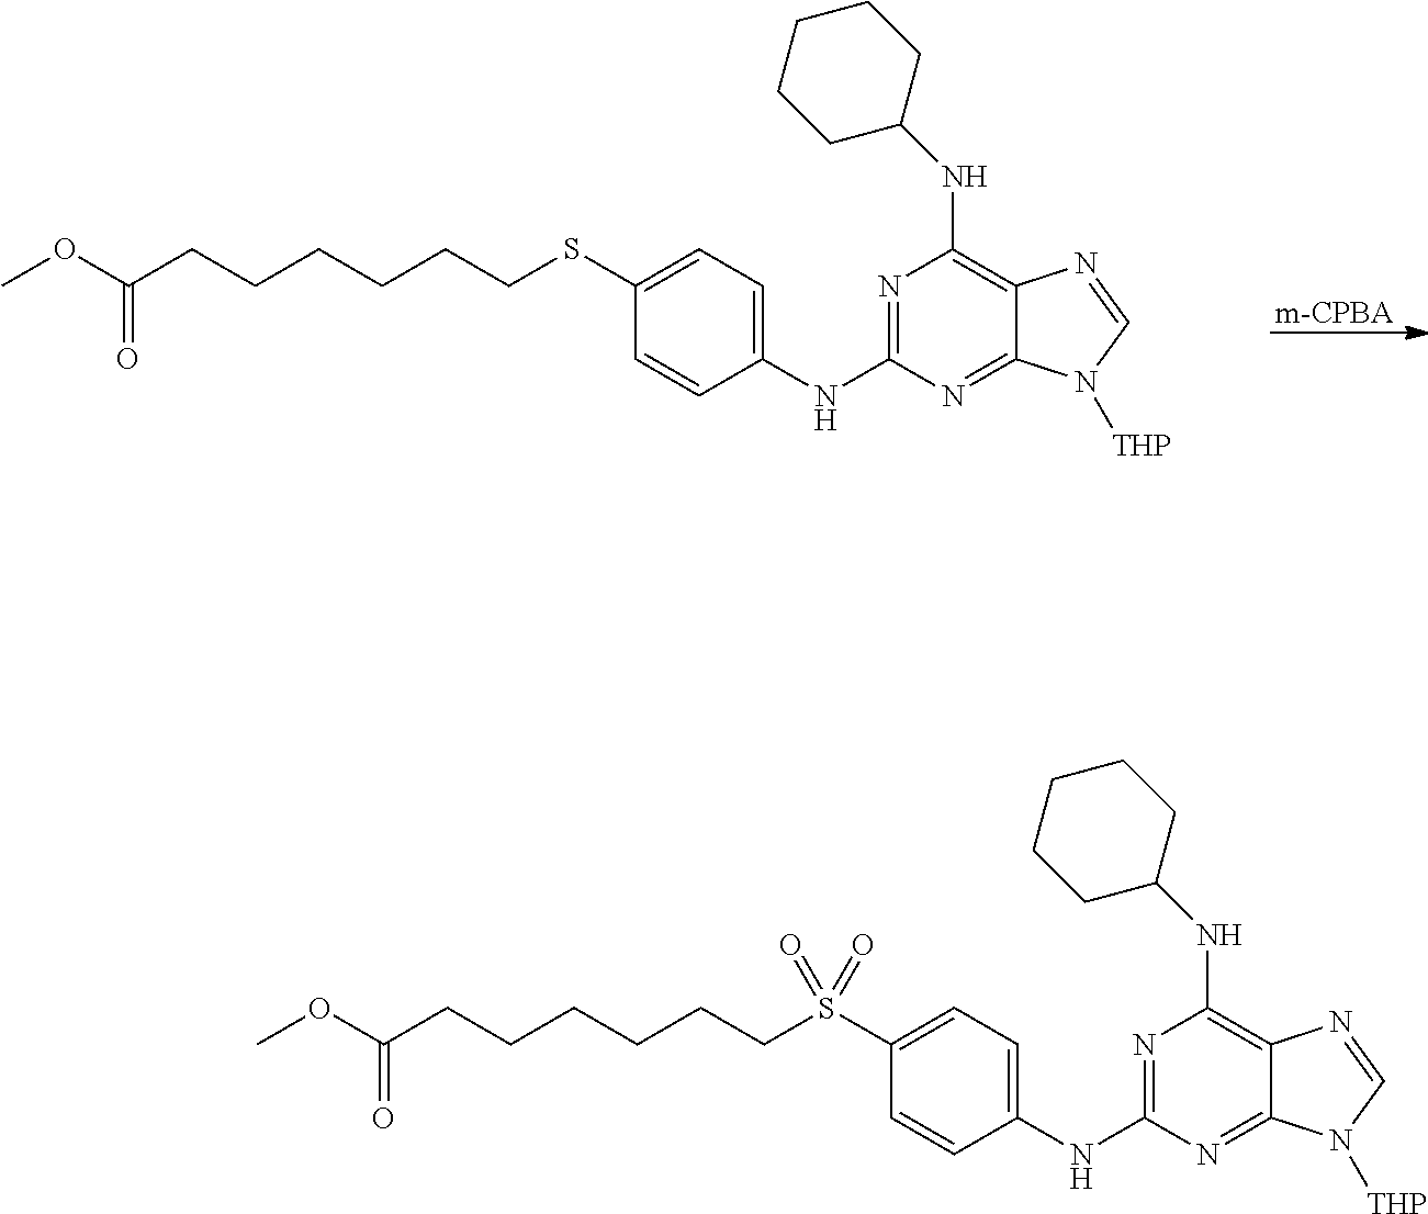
[m-CPBA].C1=C(NC2=NC(NC3CCCCC3)=C3C(=N2)N([THP])C=N3)C=CC(SCCCCCCC(OC)=O)=C1.C1=C(NC2=NC(NC3CCCCC3)=C3C(=N2)N([THP])C=N3)C=CC(S(CCCCCCC(OC)=O)(=O)=O)=C1
